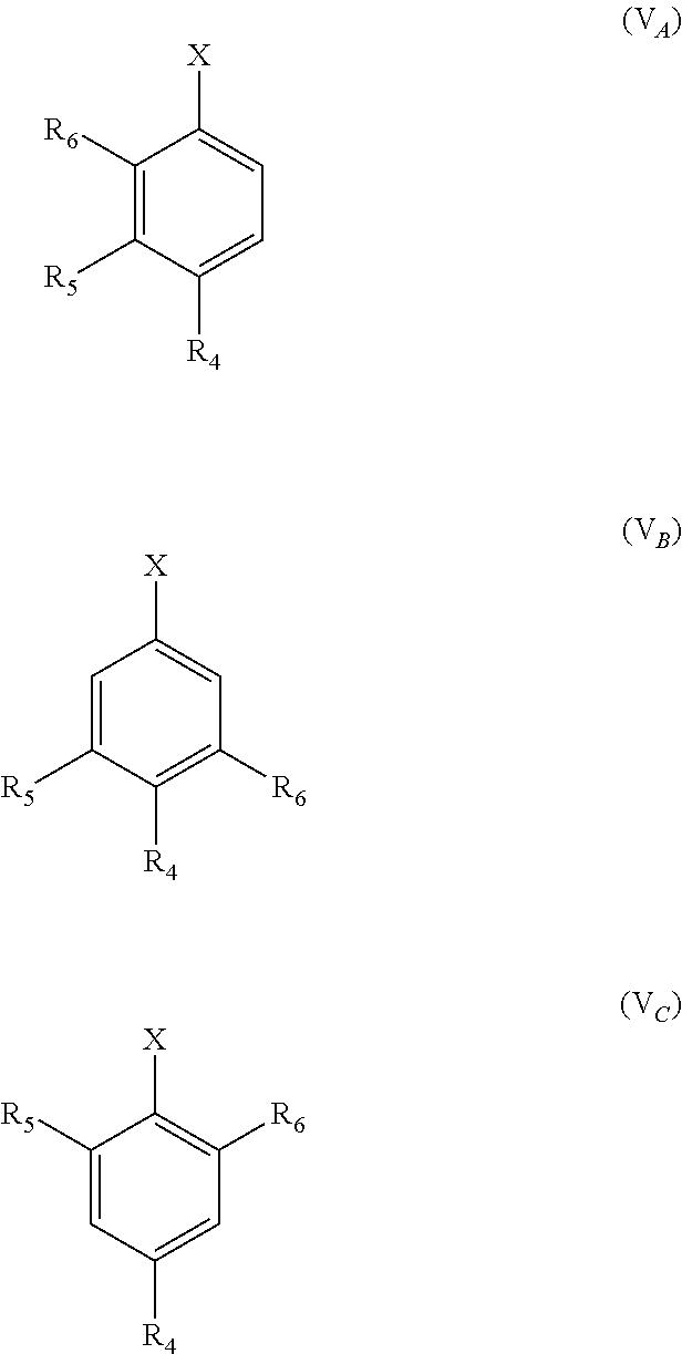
C1([R6])=C([R5])C([R4])=CC=C1[X].C1=C([R5])C([R4])=C([R6])C=C1[X].C1([R5])=CC([R4])=CC([R6])=C1[X]
